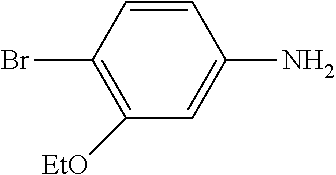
C1=CC(Br)=C([EtO])C=C1N
